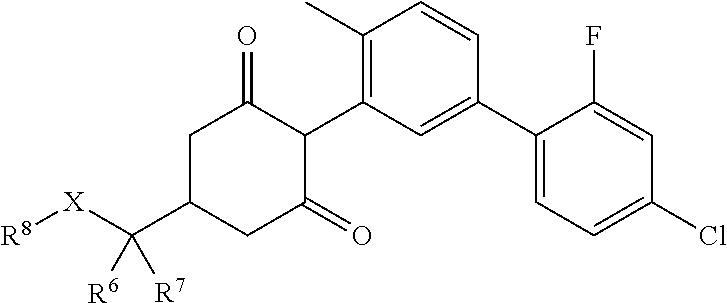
C1C(C([X][R8])([R6])[R7])CC(=O)C(C2=C(C)C=CC(C3=CC=C(Cl)C=C3F)=C2)C1=O
